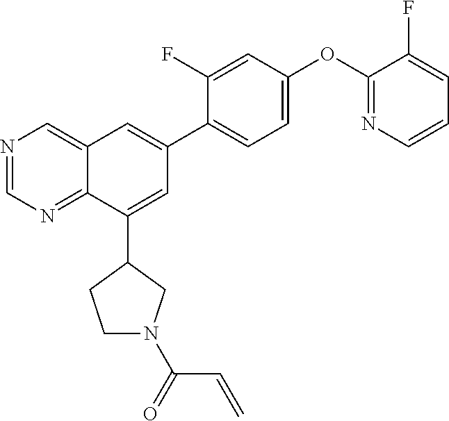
N1=CN=C2C(=C1)C=C(C1=CC=C(OC3=NC=CC=C3F)C=C1F)C=C2C1CCN(C(C=C)=O)C1
